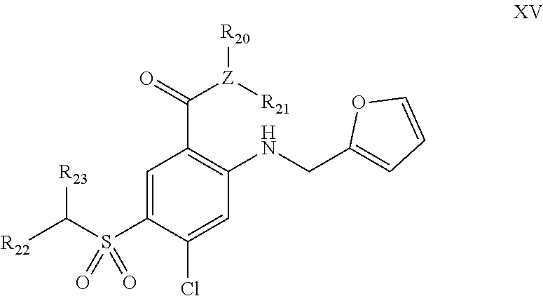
C1=C(S(C([R22])[R23])(=O)=O)C(Cl)=CC(NCC2=CC=CO2)=C1C([Z]([R21])[R20])=O
